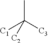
CC([C1])([C2])[C3]
